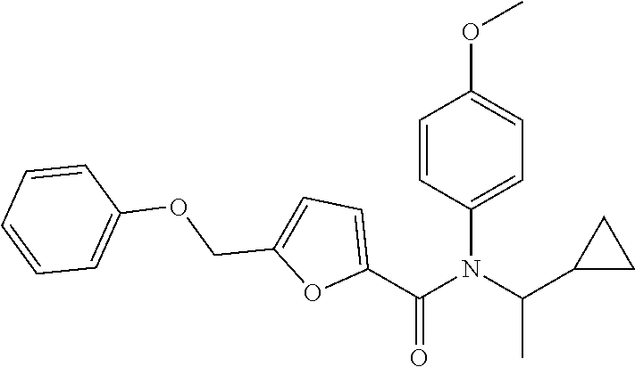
C1(C(N(C(C2CC2)C)C2=CC=C(OC)C=C2)=O)=CC=C(COC2=CC=CC=C2)O1
